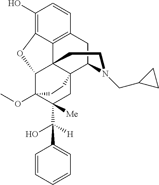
C1(O)=C2C3=C(C=C1)CC1C45C3(C(C(OC)(C(C(O)([H])C3=CC=CC=C3)([Me])C4)CC5)O2)CCN1CC1CC1
